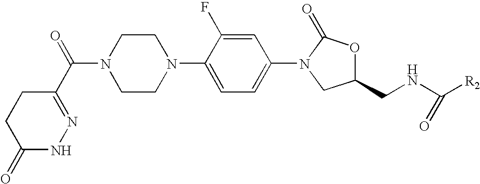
N1(C(C2=NNC(=O)CC2)=O)CCN(C2=CC=C(N3CC(CNC([R2])=O)OC3=O)C=C2F)CC1
